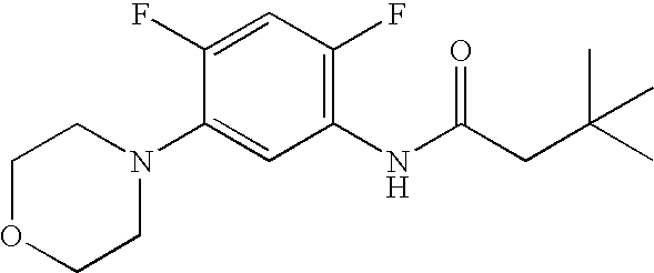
N1(C2=CC(NC(CC(C)(C)C)=O)=C(F)C=C2F)CCOCC1
